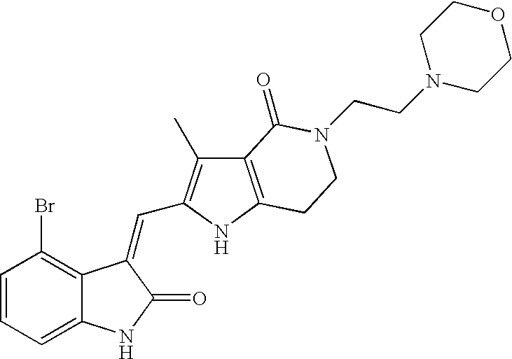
C1=CC(Br)=C2C(=C1)NC(=O)C2=CC1=C(C)C2=C(N1)CCN(CCN1CCOCC1)C2=O
